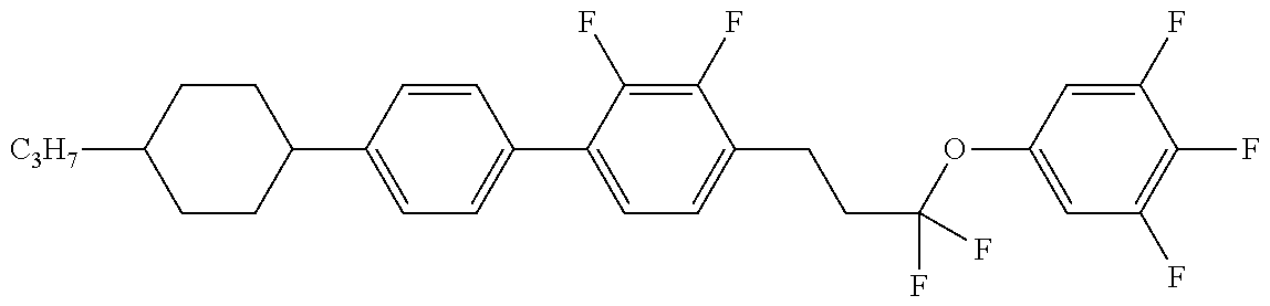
C1(C2=CC=C(C3=CC=C(CCC(OC4=CC(F)=C(F)C(F)=C4)(F)F)C(F)=C3F)C=C2)CCC([C3H7])CC1
